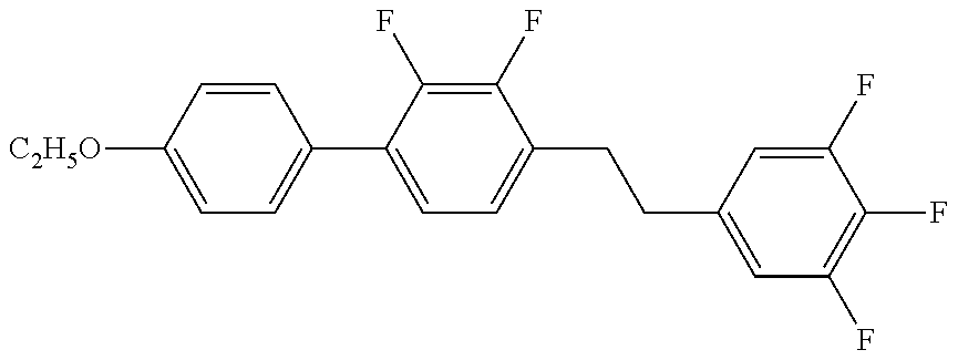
C1=C([C2H5O])C=CC(C2=CC=C(CCC3=CC(F)=C(F)C(F)=C3)C(F)=C2F)=C1
